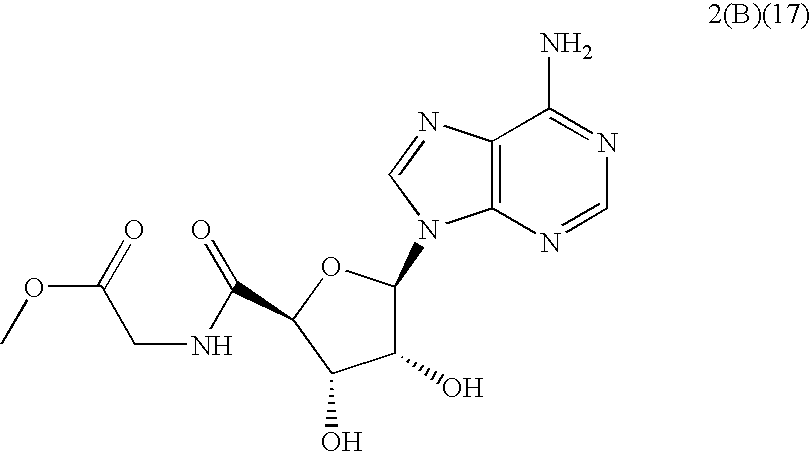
C12=C(N=CN=C1N)N(C1C(O)C(O)C(C(=O)NCC(=O)OC)O1)C=N2
